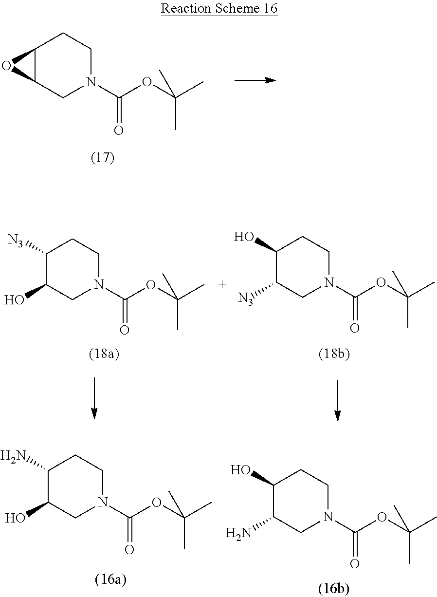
C12C(CN(C(OC(C)(C)C)=O)CC1)O2.C1([N3])C(O)CN(C(OC(C)(C)C)=O)CC1.C1(O)C([N3])CN(C(OC(C)(C)C)=O)CC1.C1(N)C(O)CN(C(OC(C)(C)C)=O)CC1.C1(O)C(N)CN(C(OC(C)(C)C)=O)CC1
